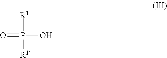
[R1]P([R1])(O)=O
